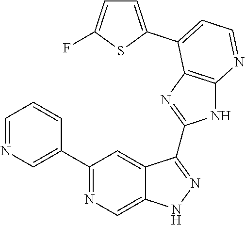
C1=NC=C(C2=NC=C3C(=C2)C(C2=NC4=C(N2)N=CC=C4C2=CC=C(F)S2)=NN3)C=C1
